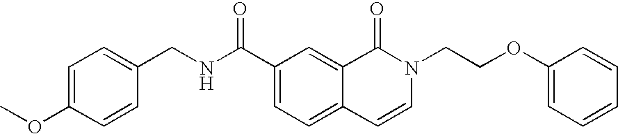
C1=C(OC)C=CC(CNC(C2=CC=C3C(=C2)C(=O)N(CCOC2=CC=CC=C2)C=C3)=O)=C1
